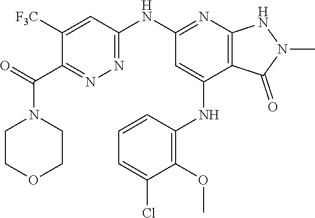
C1(NC2=NC3=C(C(NC4=C(OC)C(Cl)=CC=C4)=C2)C(=O)N(C)N3)=NN=C(C(=O)N2CCOCC2)C([F3C])=C1
